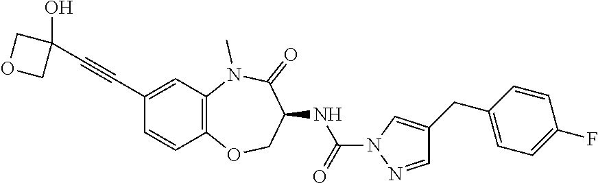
C1(C#CC2(O)COC2)=CC2=C(C=C1)OCC(NC(N1N=CC(CC3=CC=C(F)C=C3)=C1)=O)C(=O)N2C
